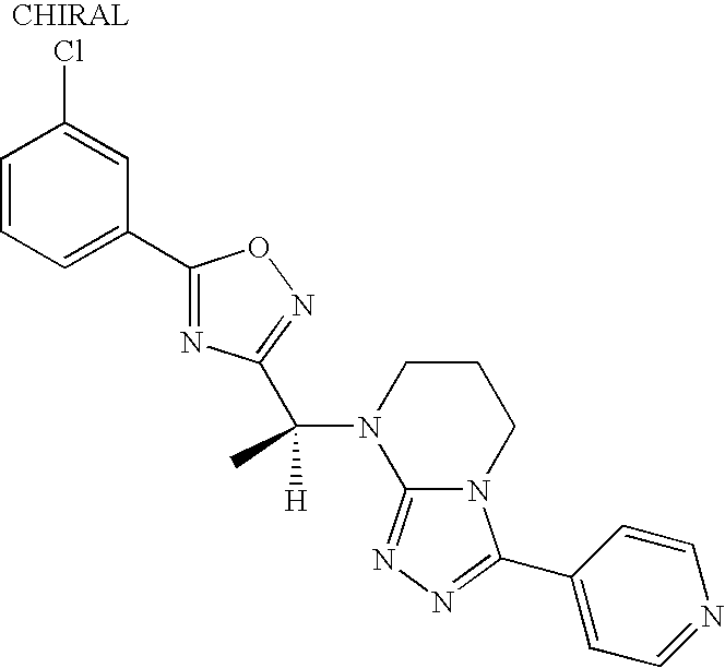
C1=CC=C(C2=NC(C(C)([H])N3C4=NN=C(C5=CC=NC=C5)N4CCC3)=NO2)C=C1Cl
